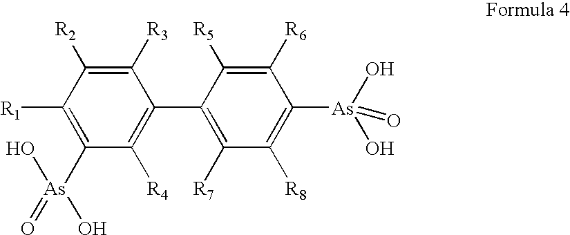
C1([R3])=C([R2])C([R1])=C([As](=O)(O)O)C([R4])=C1C1=C([R7])C([R8])=C([As](O)(O)=O)C([R6])=C1[R5]
